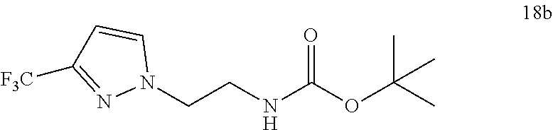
C(CNC(OC(C)(C)C)=O)N1C=CC([F3C])=N1
